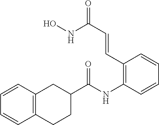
C1=CC=CC2=C1CCC(C(NC1=C(C=CC(=O)NO)C=CC=C1)=O)C2
